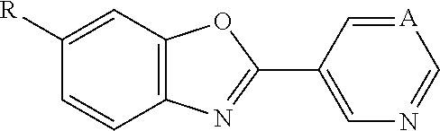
C1=C(C2=NC3=C(C=C([R])C=C3)O2)C=[A]C=N1
